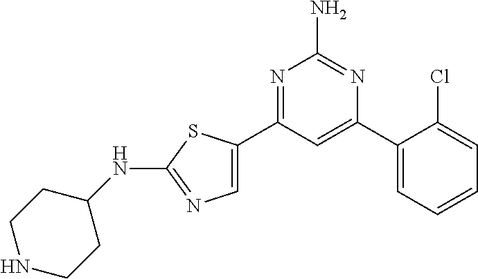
C1=C(C2=NC(N)=NC(C3=CC=CC=C3Cl)=C2)SC(NC2CCNCC2)=N1
